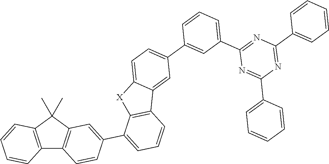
C12=C(C(C)(C)C3=C1C=CC(C1=CC=CC4=C1[X]C1=CC=C(C5=CC(C6=NC(C7=CC=CC=C7)=NC(C7=CC=CC=C7)=N6)=CC=C5)C=C41)=C3)C=CC=C2
